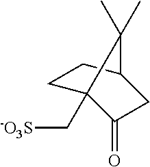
C1C2(C[-O3S])C(=O)CC(C1)C2(C)C
